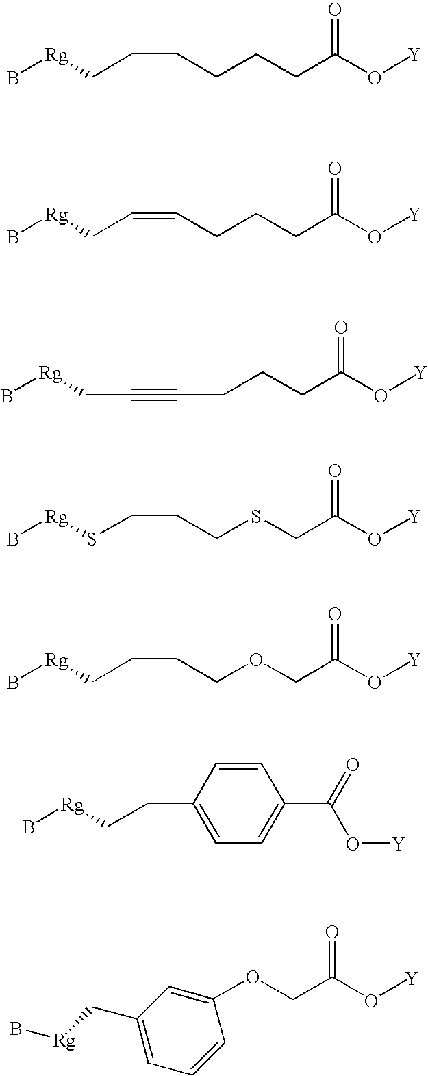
C(CCCCC(O[Y])=O)C[Rg]B.C(=CCCCC(O[Y])=O)C[Rg]B.C(CC(O[Y])=O)CC#CC[Rg]B.C(CCSCC(O[Y])=O)S[Rg]B.C(CCOCC(O[Y])=O)C[Rg]B.C(C1=CC=C(C(=O)O[Y])C=C1)C[Rg]B.C1=C(C[Rg]B)C=C(OCC(O[Y])=O)C=C1
